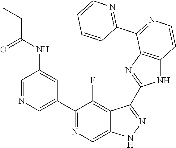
C1=NC=C(C2=NC=C3C(=C2F)C(C2=NC4=C(N2)C=CN=C4C2=NC=CC=C2)=NN3)C=C1NC(CC)=O
